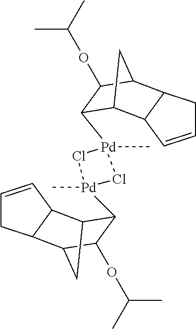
C1C=CC2C3C([Pd]4(C)Cl[Pd](C)(C5C6C7C=CCC7C(C5OC(C)C)C6)Cl4)C(OC(C)C)C(C12)C3
